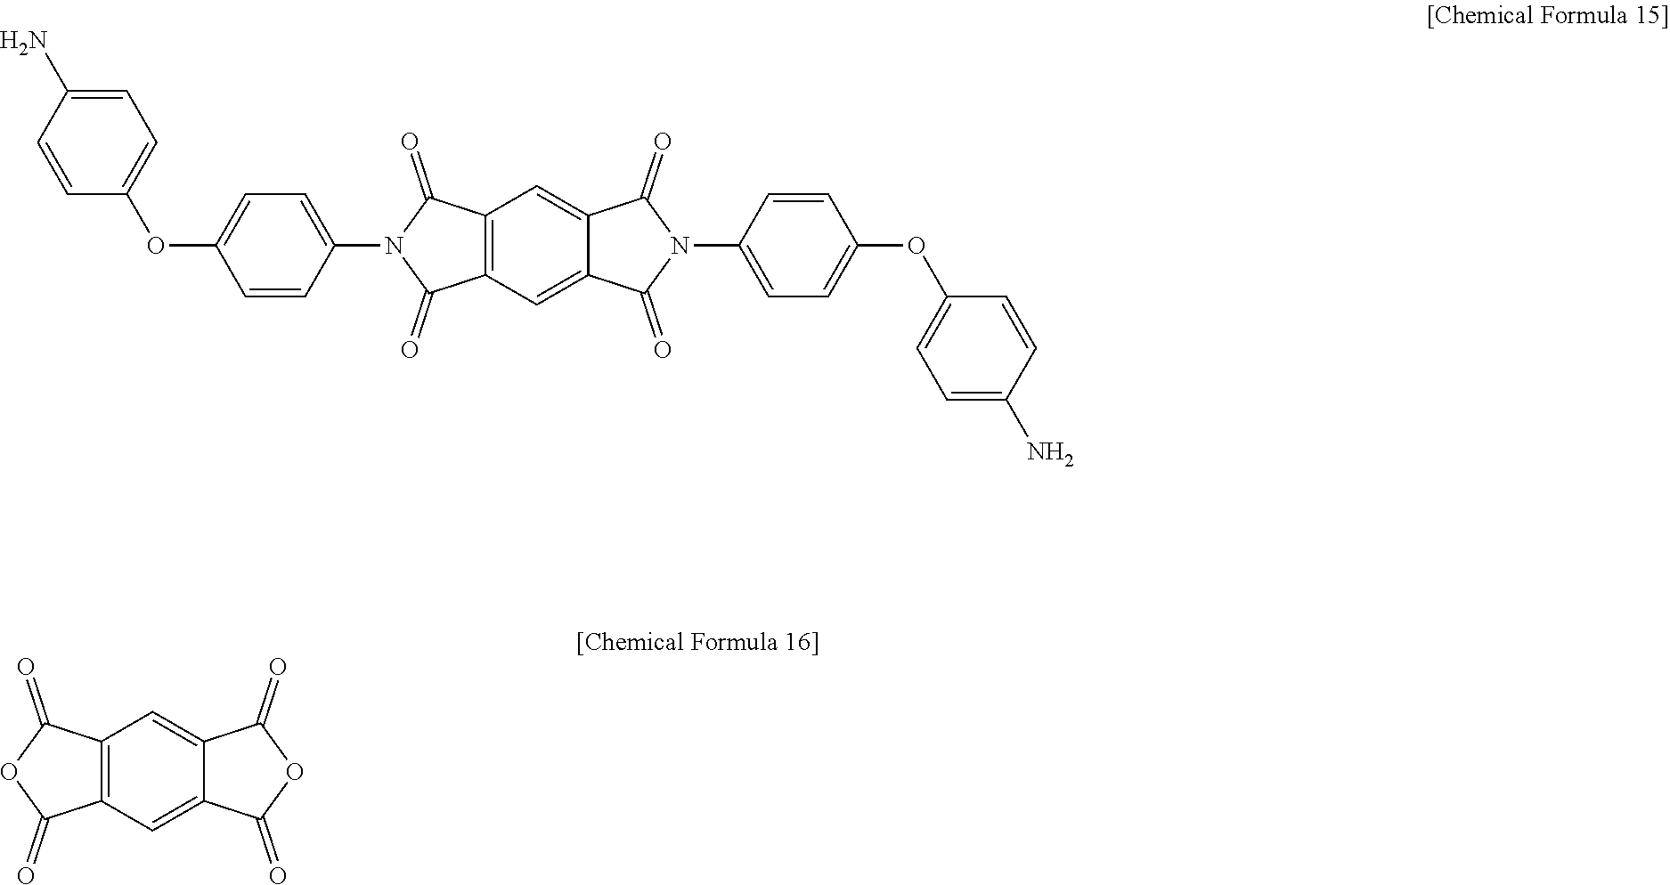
C12=C(C=C3C(=C1)C(=O)N(C1=CC=C(OC4=CC=C(N)C=C4)C=C1)C3=O)C(=O)N(C1=CC=C(OC3=CC=C(N)C=C3)C=C1)C2=O.C12=C(C=C3C(=C1)C(=O)OC3=O)C(=O)OC2=O
